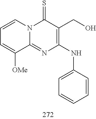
C1=CC=C([OMe])C2=NC(NC3=CC=CC=C3)=C(CO)C(=S)N12
